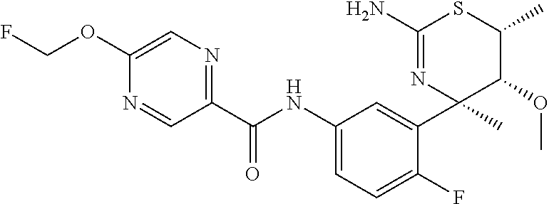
C1(C(NC2=CC=C(F)C(C3(C)C(OC)C(C)SC(N)=N3)=C2)=O)=NC=C(OCF)N=C1
